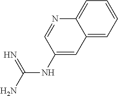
C(NC1=CC2=CC=CC=C2N=C1)(N)=N
